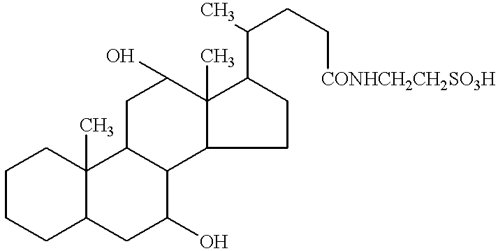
C1CCC2C(C)(C1)C1C(C(O)C2)C2C(C)(C(O)C1)C(C(CC[CONHCH2CH2SO3H])C)CC2
